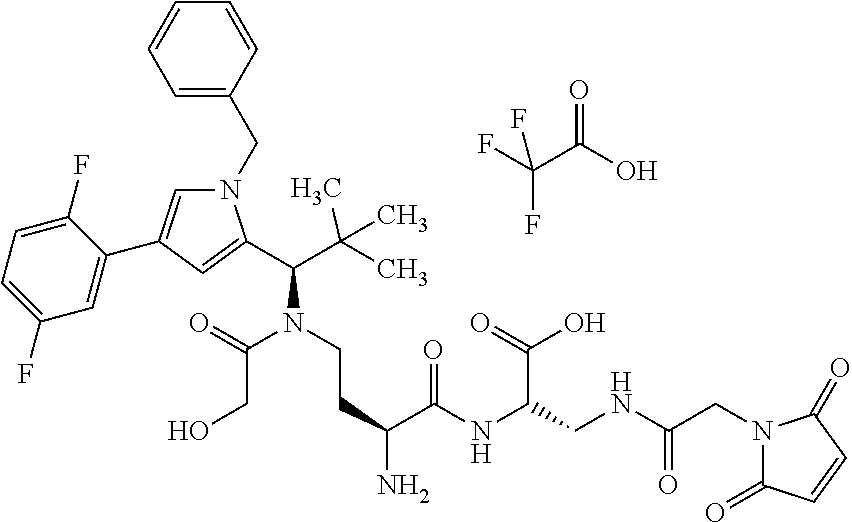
O=C(C(F)(F)F)O.N1(CC2=CC=CC=C2)C=C(C2=CC(F)=CC=C2F)C=C1C(N(CCC(N)C(NC(CNC(CN1C(=O)C=CC1=O)=O)C(=O)O)=O)C(=O)CO)C(C)(C)C
